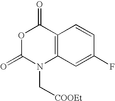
O1C(=O)N(C[COOEt])C2=C(C1=O)C=CC(F)=C2
